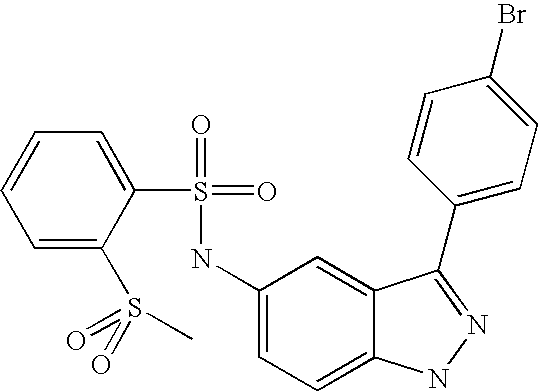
C1=CC=C(S(=O)(=O)C)C(S(=O)(=O)NC2=CC=C3C(=C2)C(C2=CC=C(Br)C=C2)=NN3)=C1
